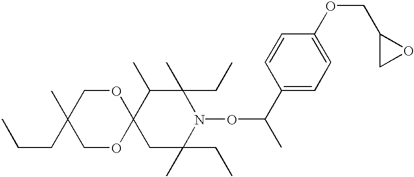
C12(CC(C)(CC)N(OC(C)C3=CC=C(OCC4CO4)C=C3)C(C)(CC)C1C)OCC(C)(CCC)CO2
